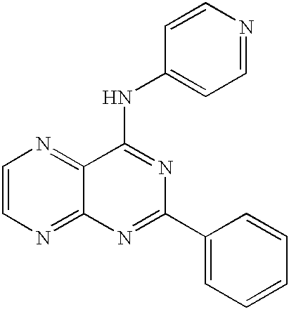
C1=CN=C2C(=N1)C(NC1=CC=NC=C1)=NC(C1=CC=CC=C1)=N2
